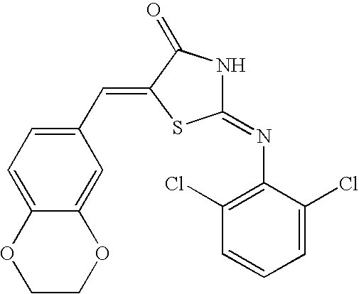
C1(C=C2SC(=NC3=C(Cl)C=CC=C3Cl)NC2=O)=CC=C2C(=C1)OCCO2
